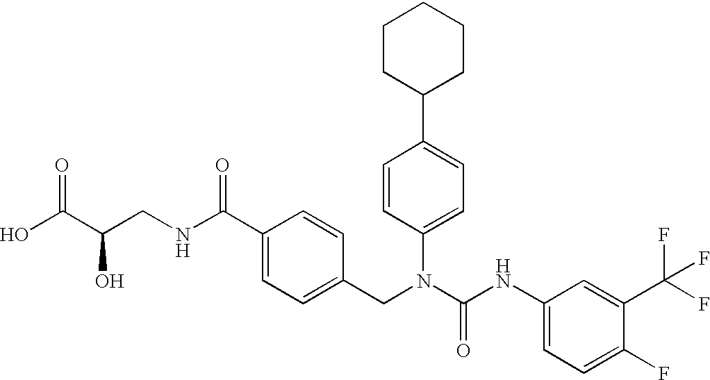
OC(C(CNC(C1=CC=C(CN(C(NC2=CC=C(F)C(C(F)(F)F)=C2)=O)C2=CC=C(C3CCCCC3)C=C2)C=C1)=O)O)=O
